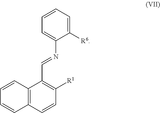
C12=C(C=CC([R1])=C1C=NC1=CC=CC=C1[R6])C=CC=C2
